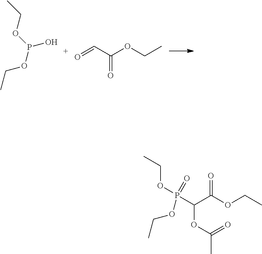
CCOP(O)OCC.O=CC(OCC)=O.CCOP(C(C(OCC)=O)OC(=O)C)(=O)OCC
